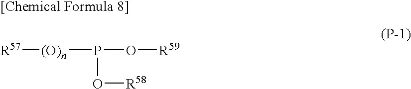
[R57][(O)n]P(O[R58])O[R59]
